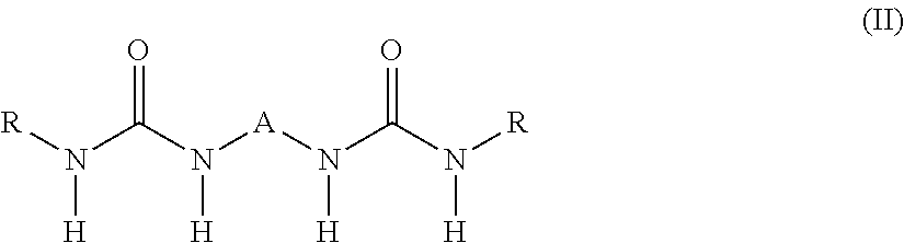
O=C(N([A]N(C(N([H])[R])=O)[H])[H])N([R])[H]
